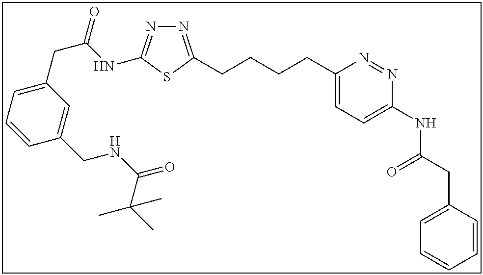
N1=C(CCCCC2=CC=C(NC(CC3=CC=CC=C3)=O)N=N2)SC(NC(CC2=CC=CC(CNC(=O)C(C)(C)C)=C2)=O)=N1
